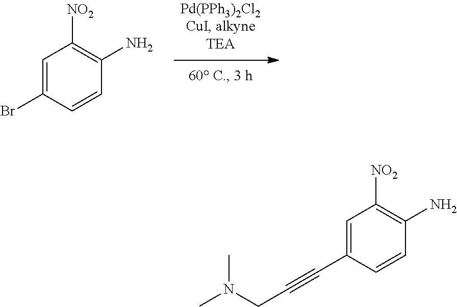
C1=C(Br)C=CC(N)=C1[NO2].C1=C(C#CCN(C)C)C=CC(N)=C1[NO2]
